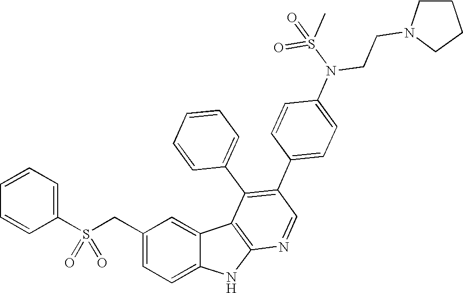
C(C1=CC=C2C(=C1)C1=C(N2)N=CC(C2=CC=C(N(CCN3CCCC3)S(C)(=O)=O)C=C2)=C1C1=CC=CC=C1)S(C1=CC=CC=C1)(=O)=O
